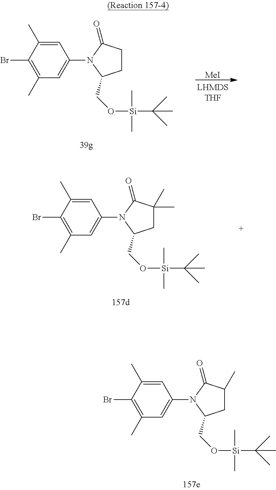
C1=C(C)C(Br)=C(C)C=C1N1C(CO[Si](C)(C)C(C)(C)C)CC(C)C1=O.C1=C(C)C(Br)=C(C)C=C1N1C(CO[Si](C)(C)C(C)(C)C)CCC1=O.[MeI].C1=C(C)C(Br)=C(C)C=C1N1C(CO[Si](C)(C)C(C)(C)C)CC(C)(C)C1=O
